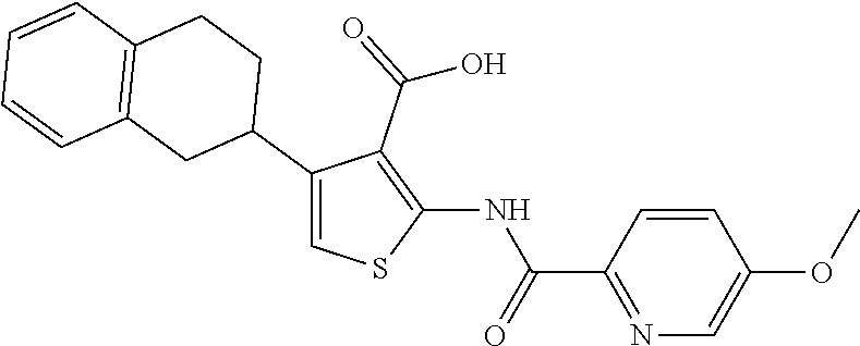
C1(NC(=O)C2=NC=C(OC)C=C2)=C(C(=O)O)C(C2CCC3=C(C2)C=CC=C3)=CS1
